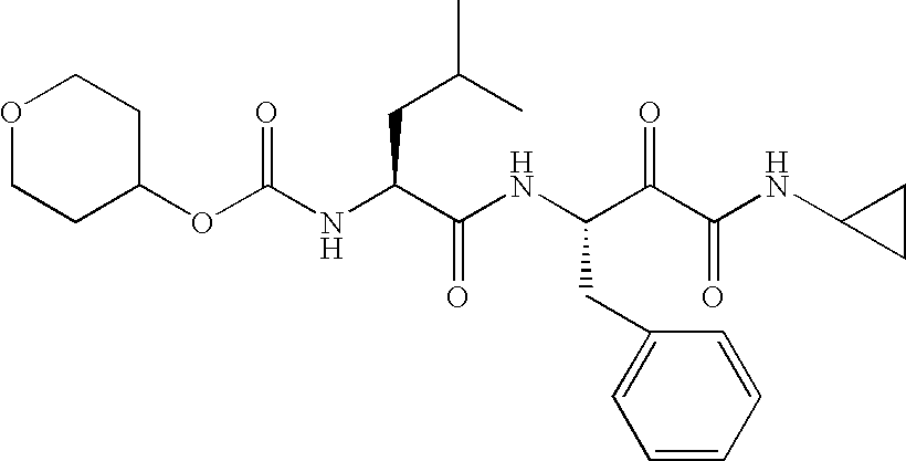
O1CCC(OC(NC(C(NC(C(C(NC2CC2)=O)=O)CC2=CC=CC=C2)=O)CC(C)C)=O)CC1
